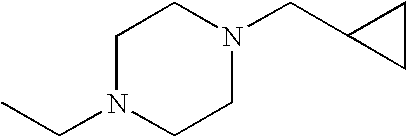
C1N(CC)CCN(CC2CC2)C1
